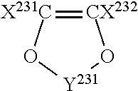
[CX232]1=[X231C]O[Y231]O1
